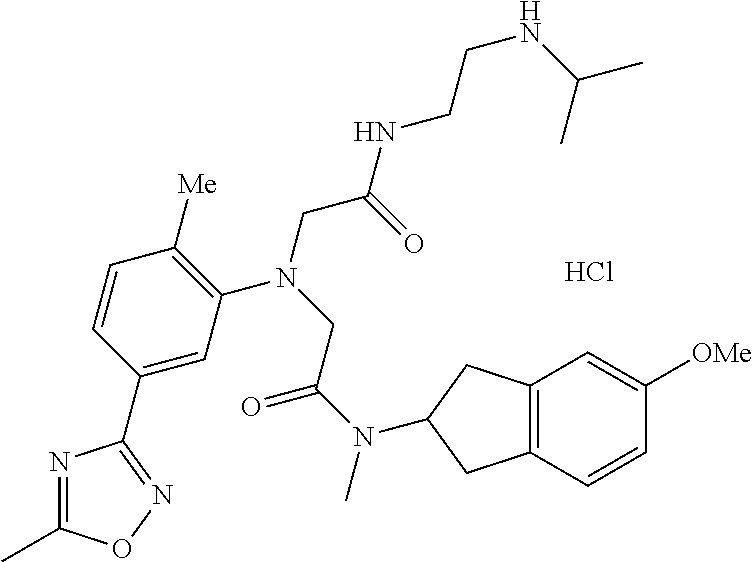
Cl.C1=C(C2=NOC(C)=N2)C=CC([Me])=C1N(CC(NCCNC(C)C)=O)CC(N(C)C1CC2=C(C=CC([OMe])=C2)C1)=O
